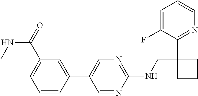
C1(C2=CN=C(NCC3(C4=NC=CC=C4F)CCC3)N=C2)=CC(C(=O)NC)=CC=C1
